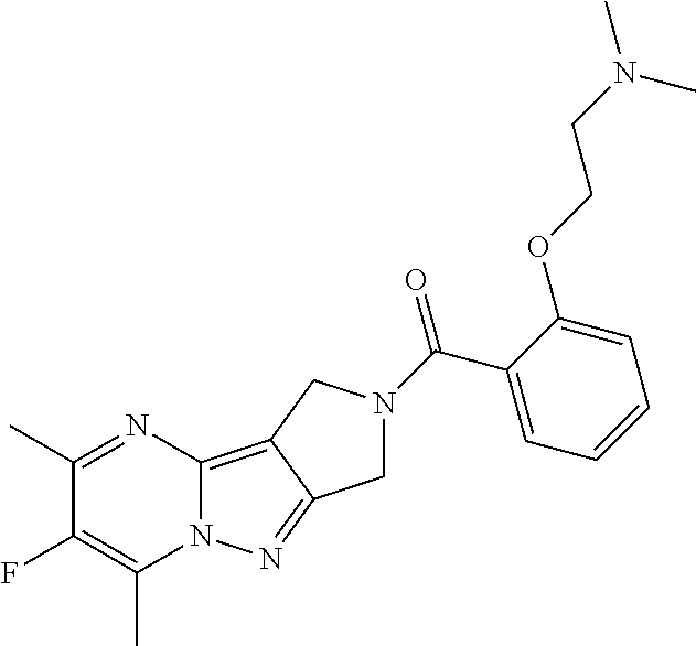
C1(C)=NC2=C3C(=NN2C(C)=C1F)CN(C(=O)C1=CC=CC=C1OCCN(C)C)C3
